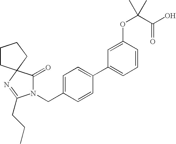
N1(CC2=CC=C(C3=CC=CC(OC(C(O)=O)(C)C)=C3)C=C2)C(=O)C2(N=C1CCC)CCCC2
